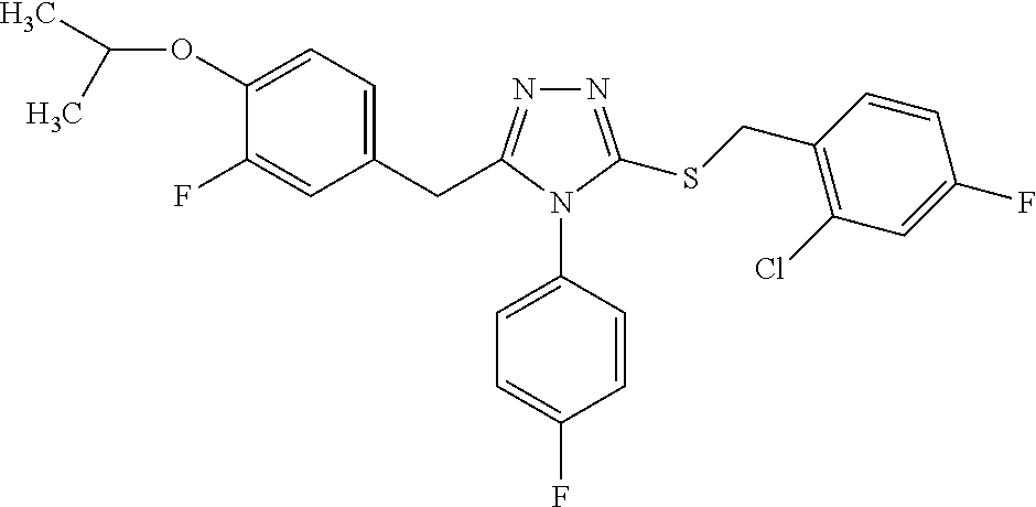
C1(OC(C)C)=CC=C(CC2=NN=C(SCC3=C(Cl)C=C(F)C=C3)N2C2=CC=C(F)C=C2)C=C1F
